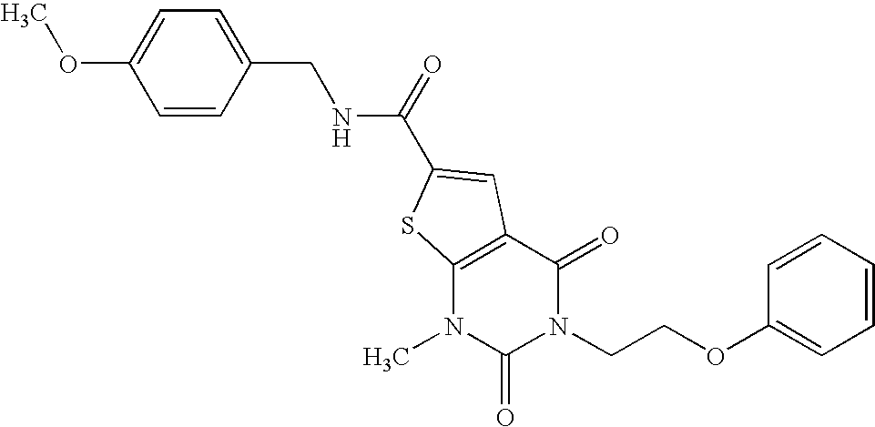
C1=C(OC)C=CC(CNC(=O)C2=CC3=C(N(C)C(=O)N(CCOC4=CC=CC=C4)C3=O)S2)=C1
